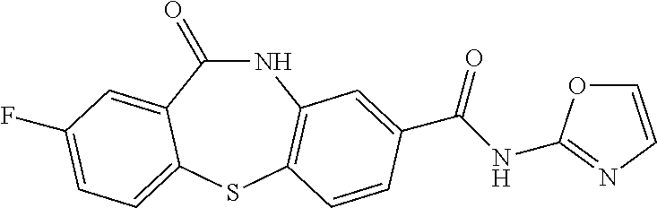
C1(=O)NC2=C(SC3=CC=C(F)C=C13)C=CC(C(NC1=NC=CO1)=O)=C2
